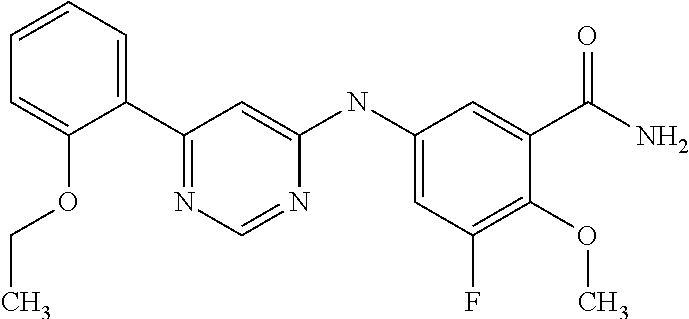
C1(C2=CC=CC=C2OCC)=NC=NC(NC2=CC(F)=C(OC)C(C(=O)N)=C2)=C1
